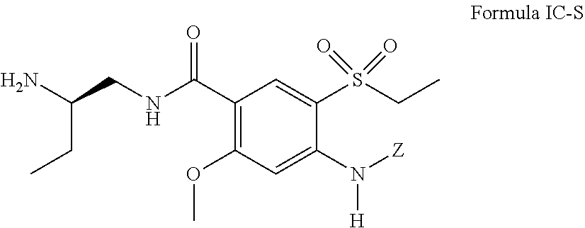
C1(OC)=C(C(NCC(N)CC)=O)C=C(S(CC)(=O)=O)C(N([Z])[H])=C1
